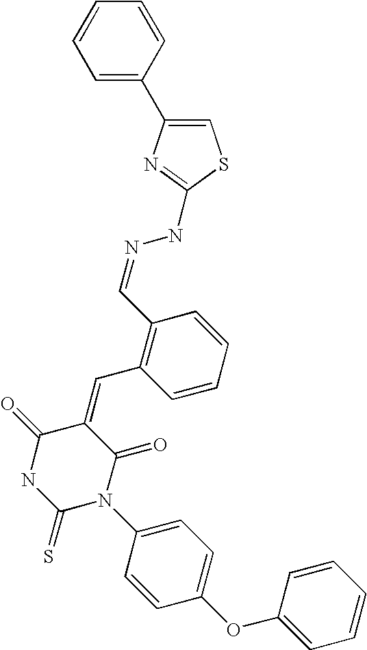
C1=CC=CC=C1C1=CSC(NN=CC2=C(C=C3C(=O)NC(=S)N(C4=CC=C(OC5=CC=CC=C5)C=C4)C3=O)C=CC=C2)=N1
